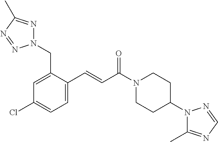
N1(CC2=CC(Cl)=CC=C2C=CC(N2CCC(N3C(C)=NC=N3)CC2)=O)N=C(C)N=N1
